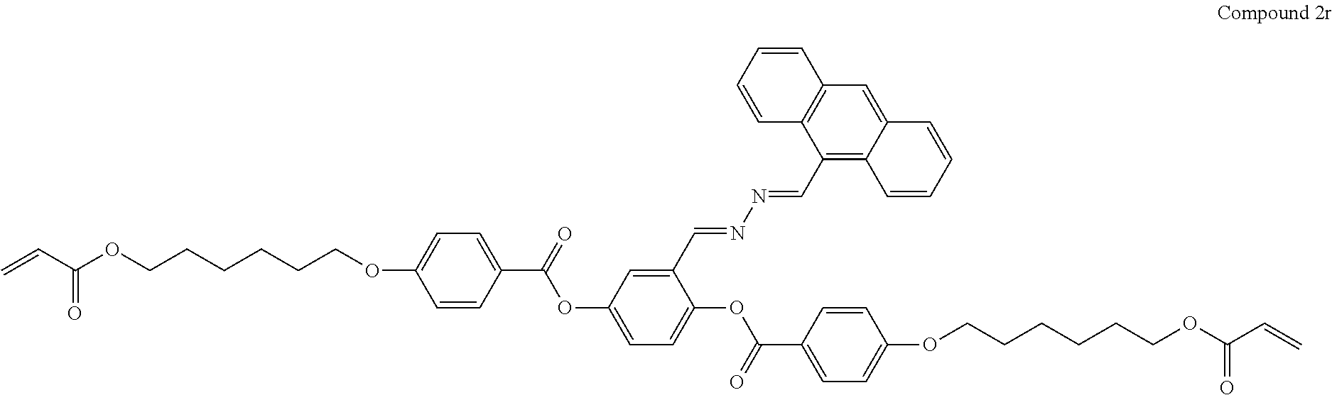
C=CC(OCCCCCCOC1=CC=C(C(=O)OC2=CC=C(OC(C3=CC=C(OCCCCCCOC(C=C)=O)C=C3)=O)C(C=NN=CC3=C4C(=CC5=C3C=CC=C5)C=CC=C4)=C2)C=C1)=O
